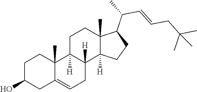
C1C2=CCC3([H])C([H])(C2(C)CCC1O)CCC1(C)C(C(C=CCC(C)(C)C)C)CCC13[H]
